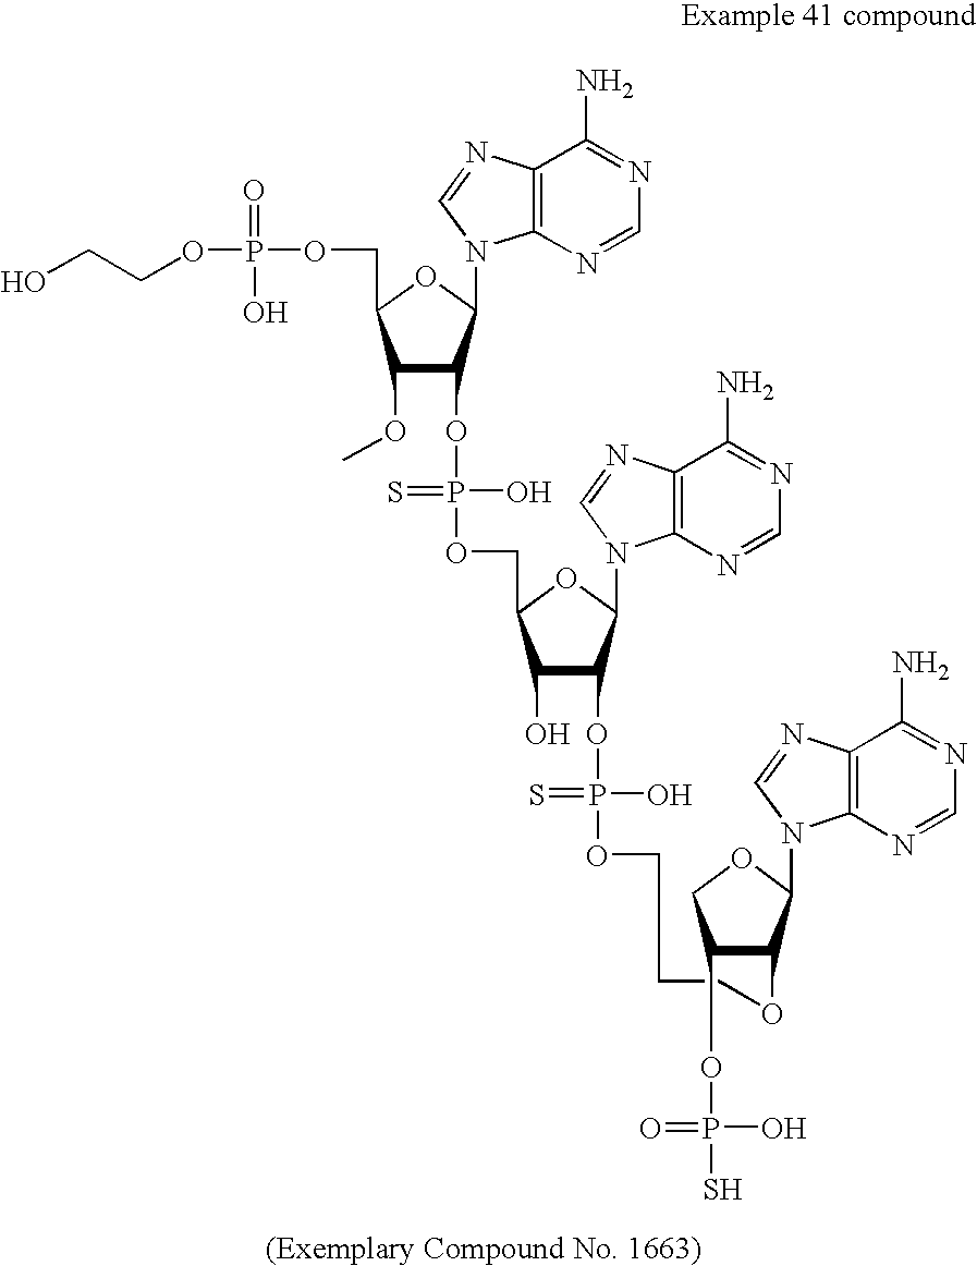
OCCOP(OCC1C(OC)C(OP(O)(=S)OCC2C(O)C(OP(O)(=S)OCCCOC3C(OP(=O)(O)S)COC3N3C4=C(N=C3)C(N)=NC=N4)C(N3C4=C(N=C3)C(N)=NC=N4)O2)C(N2C3=C(N=C2)C(N)=NC=N3)O1)(=O)O
